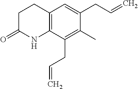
C12=C(C(CC=C)=C(C)C(CC=C)=C1)NC(=O)CC2
